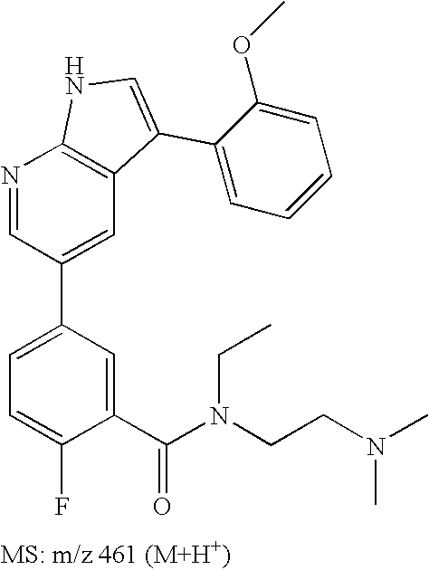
N1=CC(C2=CC=C(F)C(C(N(CC)CCN(C)C)=O)=C2)=CC2=C1NC=C2C1=CC=CC=C1OC
